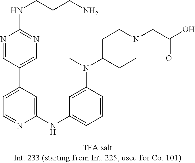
C1=C(C2=CN=C(NCCCN)N=C2)C=C(NC2=CC=CC(N(C3CCN(CC(O)=O)CC3)C)=C2)N=C1
